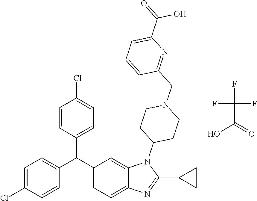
C1=C(Cl)C=CC(C(C2=CC=C3C(=C2)N(C2CCN(CC4=NC(C(=O)O)=CC=C4)CC2)C(C2CC2)=N3)C2=CC=C(Cl)C=C2)=C1.FC(C(=O)O)(F)F
